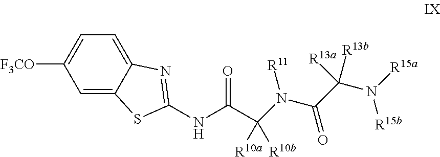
C1=C2C(=CC=C1[F3CO])N=C(NC(=O)C(N(C(C(N([R15a])[R15b])([R13a])[R13b])=O)[R11])([R10a])[R10b])S2
